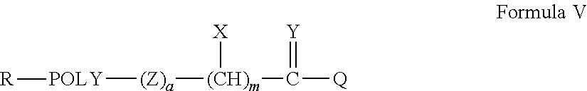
[POLY]([(Z)a][(CH)m]([X])C(=[Y])[Q])[R]
